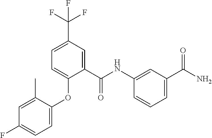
C1(F)=CC=C(OC2=CC=C(C(F)(F)F)C=C2C(NC2=CC(C(N)=O)=CC=C2)=O)C(C)=C1
